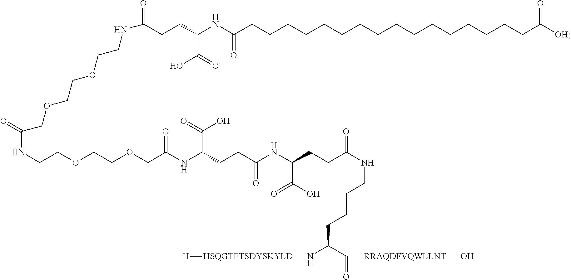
C(COCCOCCNC(=O)CCC(NC(CCCCCCCCCCCCCCCCC([OH])=O)=O)C(=O)O)(NCCOCCOCC(NC(CCC(NC(CCC(NCCCCC(N[HSQGTFTSDYSKYLD][H])C(=O)[RRAQDFVQWLLNT]O)=O)C(O)=O)=O)C(=O)O)=O)=O
